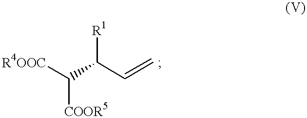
[R4OOC]C([COOR5])C(C=C)[R1]
